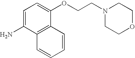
C1=C(N)C2=C(C(OCCN3CCOCC3)=C1)C=CC=C2
